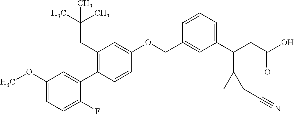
C1(OC)=CC=C(F)C(C2=C(CC(C)(C)C)C=C(OCC3=CC(C(CC(O)=O)C4CC4C#N)=CC=C3)C=C2)=C1
